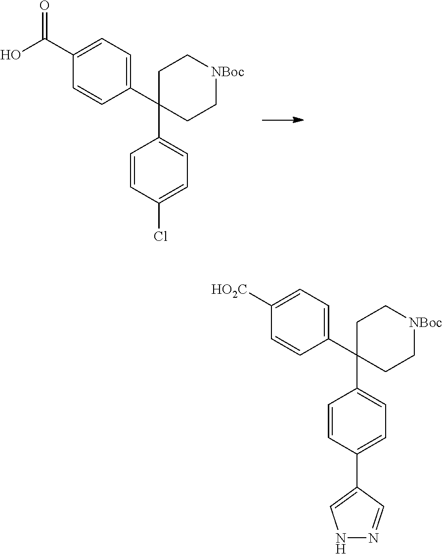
C1=C(C(O)=O)C=CC(C2(C3=CC=C(Cl)C=C3)CC[NBoc]CC2)=C1.C1=C([HO2C])C=CC(C2(C3=CC=C(C4=CNN=C4)C=C3)CC[NBoc]CC2)=C1
